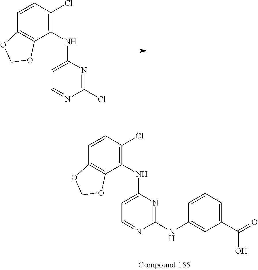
C1(Cl)=NC(NC2=C(Cl)C=CC3=C2OCO3)=CC=N1.C1(NC2=CC(C(=O)O)=CC=C2)=NC(NC2=C(Cl)C=CC3=C2OCO3)=CC=N1
